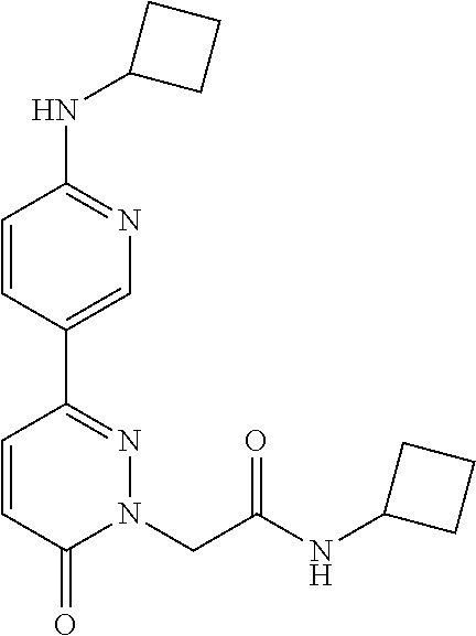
N(C1=NC=C(C2=NN(CC(NC3CCC3)=O)C(=O)C=C2)C=C1)C1CCC1
